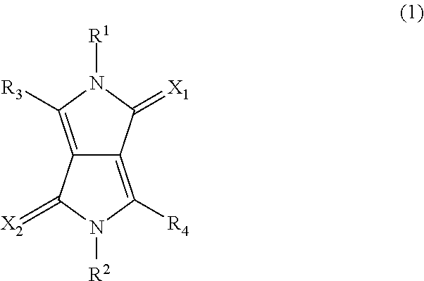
C12=C([R4])N([R2])C(=[X2])C1=C([R3])N([R1])C2=[X1]
